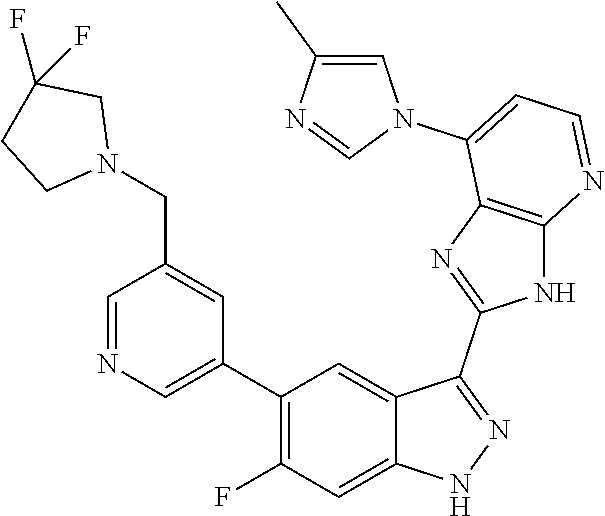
C1=NC=C(C2=C(F)C=C3C(=C2)C(C2=NC4=C(N2)N=CC=C4N2C=C(C)N=C2)=NN3)C=C1CN1CC(F)(F)CC1
